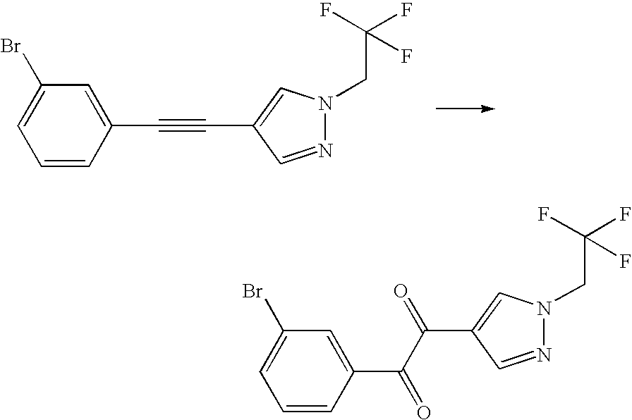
C1=CC(C#CC2=CN(CC(F)(F)F)N=C2)=CC(Br)=C1.C1=CC(C(=O)C(=O)C2=CN(CC(F)(F)F)N=C2)=CC(Br)=C1
